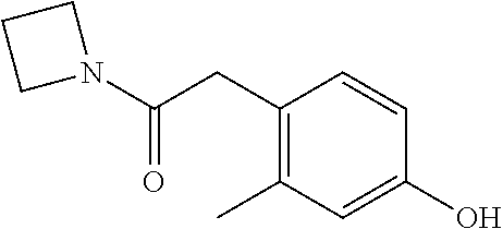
C1(CC(=O)N2CCC2)=C(C)C=C(O)C=C1
